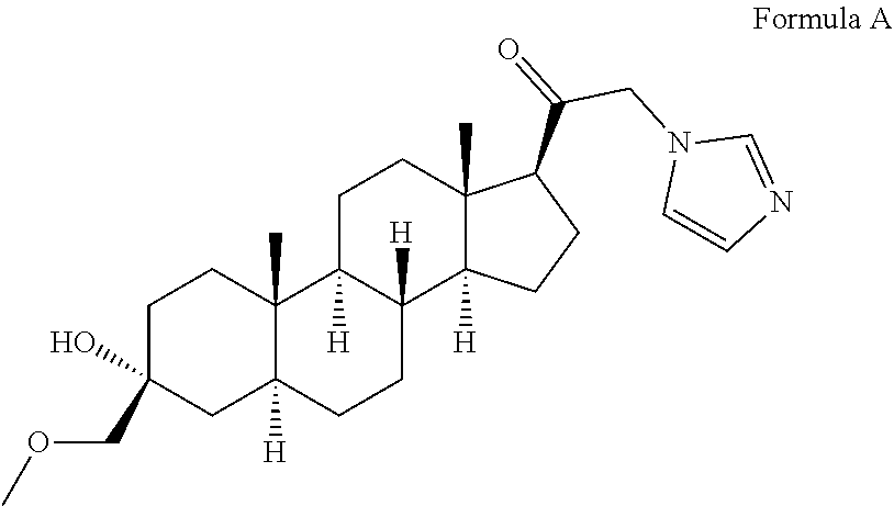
C1C(COC)(O)CC2([H])C(C)(C1)C1([H])C([H])(CC2)C2([H])C(C)(CC1)C(C(=O)CN1C=CN=C1)CC2
